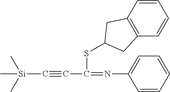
C(#CC(=NC1=CC=CC=C1)SC1CC2=C(C=CC=C2)C1)[Si](C)(C)C
